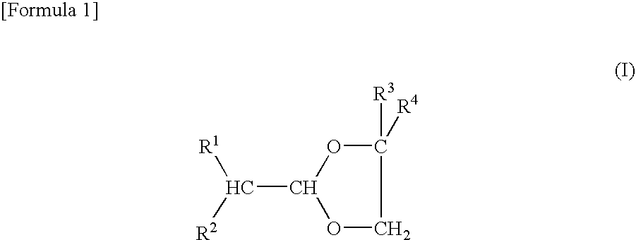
O1C([R3])([R4])COC1C([R1])[R2]
